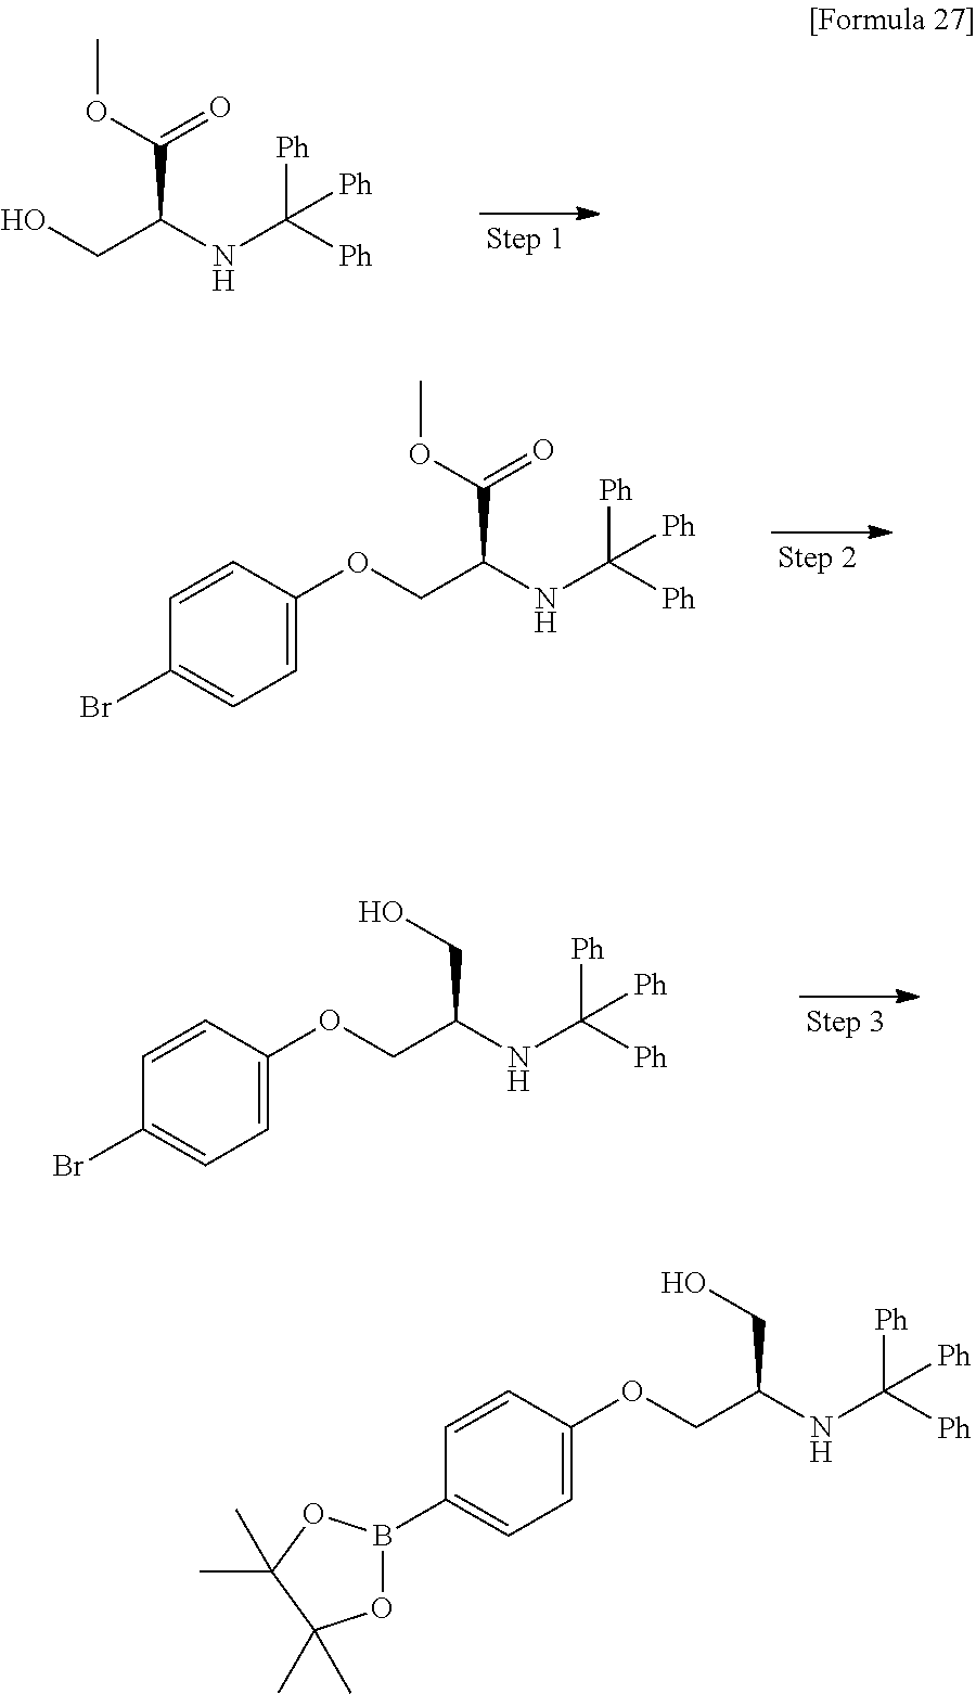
OCC(NC([Ph])([Ph])[Ph])C(OC)=O.O(CC(NC([Ph])([Ph])[Ph])C(OC)=O)C1=CC=C(Br)C=C1.O(CC(NC([Ph])([Ph])[Ph])CO)C1=CC=C(Br)C=C1.O(CC(NC([Ph])([Ph])[Ph])CO)C1=CC=C(B2OC(C)(C)C(C)(C)O2)C=C1
